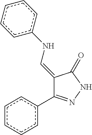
c1cc(C2=NNC(=O)C2=CNc2ccccc2)ccc1
